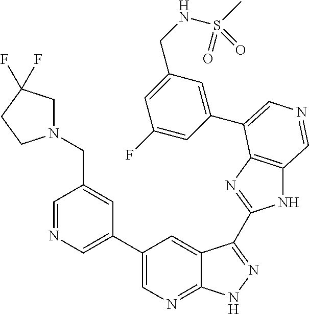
C1(C2=CN=CC(CN3CC(F)(F)CC3)=C2)=CN=C2C(=C1)C(C1=NC3=C(N1)C=NC=C3C1=CC(CNS(C)(=O)=O)=CC(F)=C1)=NN2
